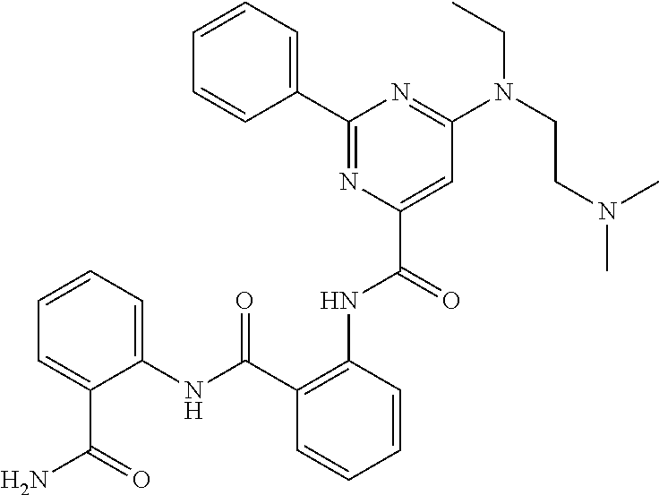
C1=CC=CC(C2=NC(C(=O)NC3=C(C(NC4=CC=CC=C4C(=O)N)=O)C=CC=C3)=CC(N(CCN(C)C)CC)=N2)=C1
